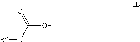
OC(=O)[L][Ra]
